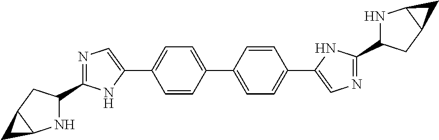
N1C(C2=NC=C(C3=CC=C(C4=CC=C(C5=CN=C(C6NC7C(C6)C7)N5)C=C4)C=C3)N2)CC2C1C2
